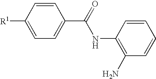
[R1]C1=CC=C(C(=O)NC2=C(N)C=CC=C2)C=C1
